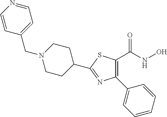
C1(C2=CC=CC=C2)=C(C(NO)=O)SC(C2CCN(CC3=CC=NC=C3)CC2)=N1
